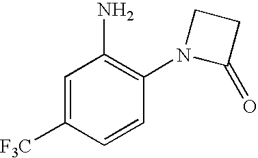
C1=C([F3C])C=CC(N2C(=O)CC2)=C1N
